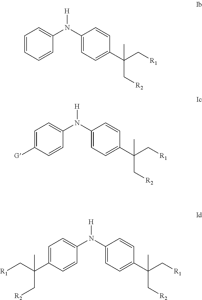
C1=CC=CC(N([H])C2=CC=C(C(C[R2])(C)C[R1])C=C2)=C1.C1=C([G])C=CC(N([H])C2=CC=C(C(C[R2])(C)C[R1])C=C2)=C1.C1=C(C(C)(C[R1])C[R2])C=CC(N([H])C2=CC=C(C(C[R2])(C)C[R1])C=C2)=C1
